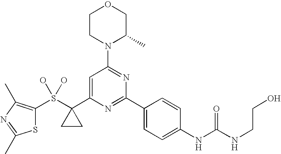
C1CN(C2=NC(C3=CC=C(NC(NCCO)=O)C=C3)=NC(C3(S(O)(O)C4=C(C)N=C(C)S4)CC3)=C2)C(C)CO1
